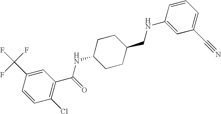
C1(C(F)(F)F)=CC(C(=O)NC2CCC(CNC3=CC(C#N)=CC=C3)CC2)=C(Cl)C=C1
